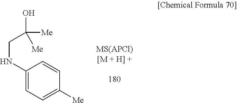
C1(NCC(O)([Me])[Me])=CC=C([Me])C=C1
